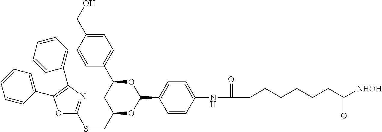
C1(CSC2=NC(C3=CC=CC=C3)=C(C3=CC=CC=C3)O2)OC(C2=CC=C(NC(=O)CCCCCCC([NHOH])=O)C=C2)OC(C2=CC=C(CO)C=C2)C1
